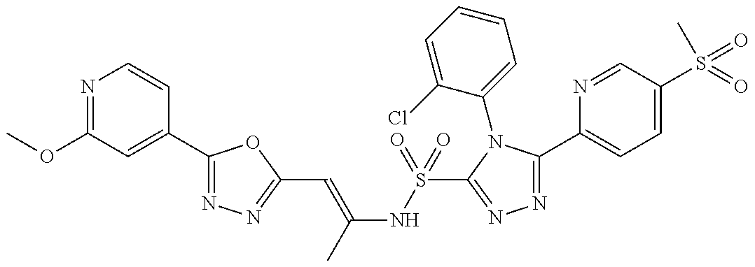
COC1=NC=CC(C2=NN=C(C=C(NS(C3=NN=C(C4=CC=C(S(=O)(C)=O)C=N4)N3C3=CC=CC=C3Cl)(=O)=O)C)O2)=C1
